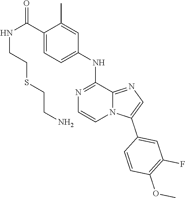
N1=C(NC2=CC=C(C(=O)NCCSCCN)C(C)=C2)C2=NC=C(C3=CC(F)=C(OC)C=C3)N2C=C1
